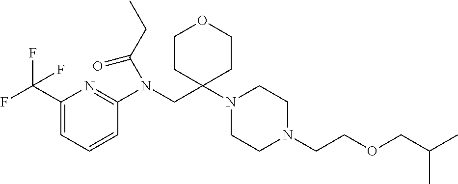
C1(C(F)(F)F)=CC=CC(N(CC2(N3CCN(CCOCC(C)C)CC3)CCOCC2)C(CC)=O)=N1
